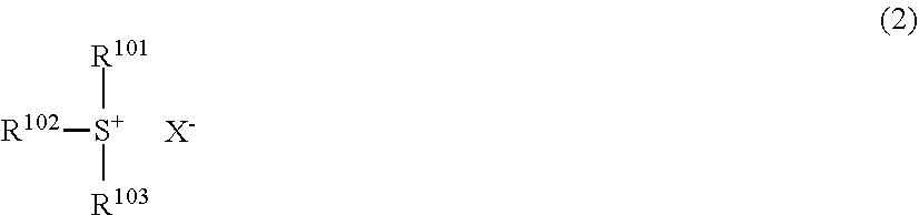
[R101][S+]([R102])[R103].[X-]
